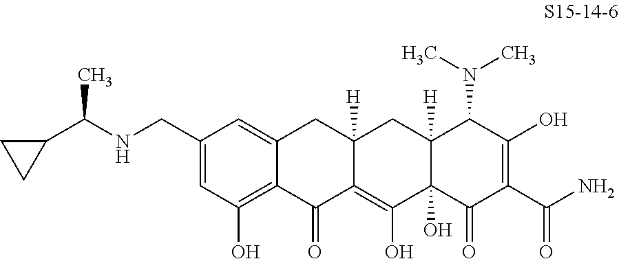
C1(CNC(C2CC2)C)=CC(O)=C2C(=C1)CC1([H])C(=C(O)C3(O)C([H])(C1)C(N(C)C)C(O)=C(C(N)=O)C3=O)C2=O
